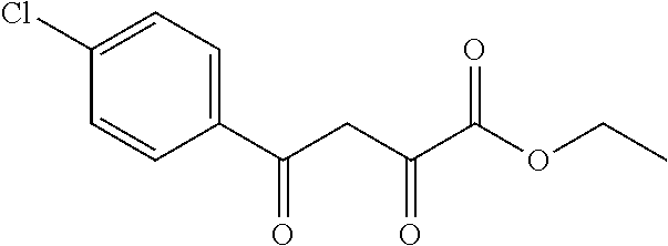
C1(C(CC(C(OCC)=O)=O)=O)=CC=C(Cl)C=C1
